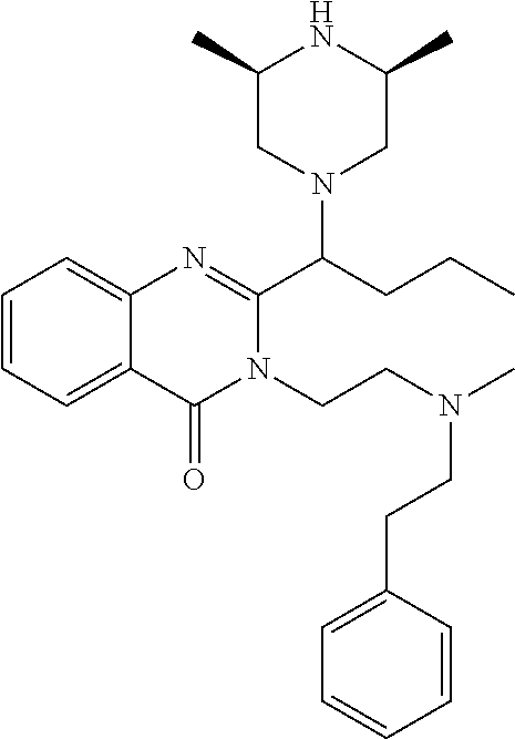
C1=CC=C2C(=C1)N=C(C(CCC)N1CC(C)NC(C)C1)N(CCN(C)CCC1=CC=CC=C1)C2=O
